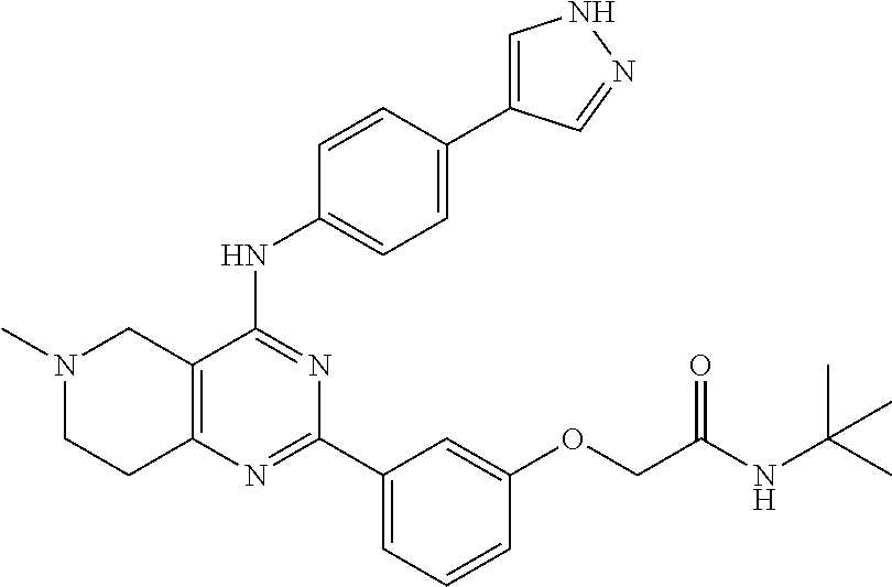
C12=C(C(NC3=CC=C(C4=CNN=C4)C=C3)=NC(C3=CC=CC(OCC(NC(C)(C)C)=O)=C3)=N1)CN(C)CC2
